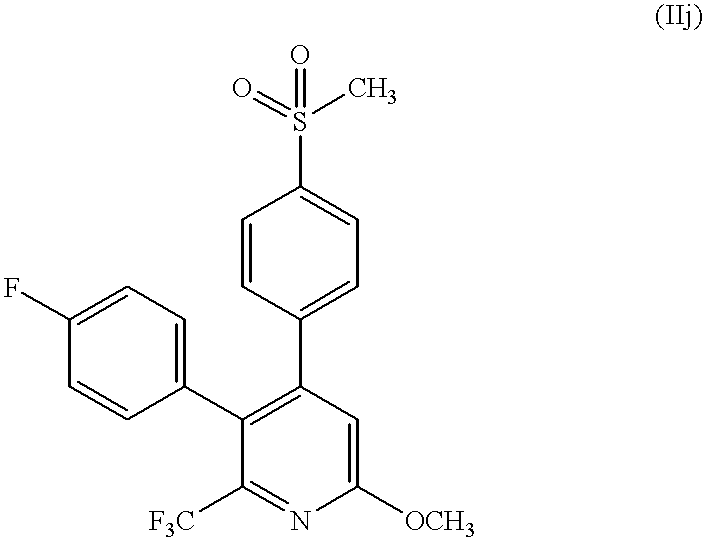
C1=CC(C2=C(C3=CC=C(S(=O)(C)=O)C=C3)C=C([OCH3])N=C2[F3C])=CC=C1F
